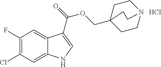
C1(F)=C(Cl)C=C2C(=C1)C(C(=O)OCC13CCN(CC1)CC3)=CN2.Cl
